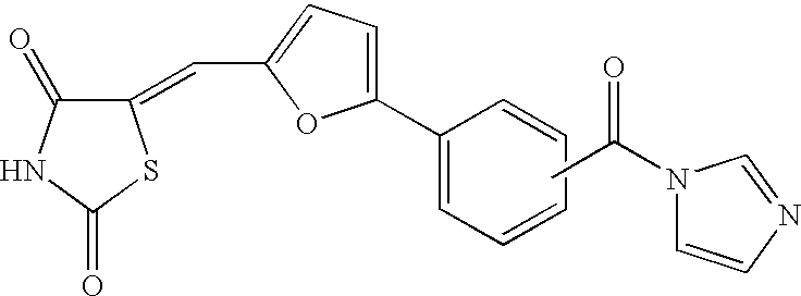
CC(N1C=CN=C1)=O.C1(=CC2=CC=C(C3=CC=CC=C3)O2)C(=O)NC(=O)S1
